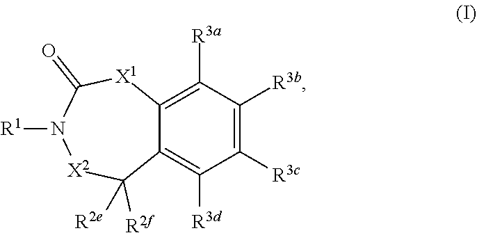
C1([R3c])=C([R3b])C([R3a])=C2C(=C1[R3d])C([R2f])([R2e])[X2]N([R1])C(=O)[X1]2
